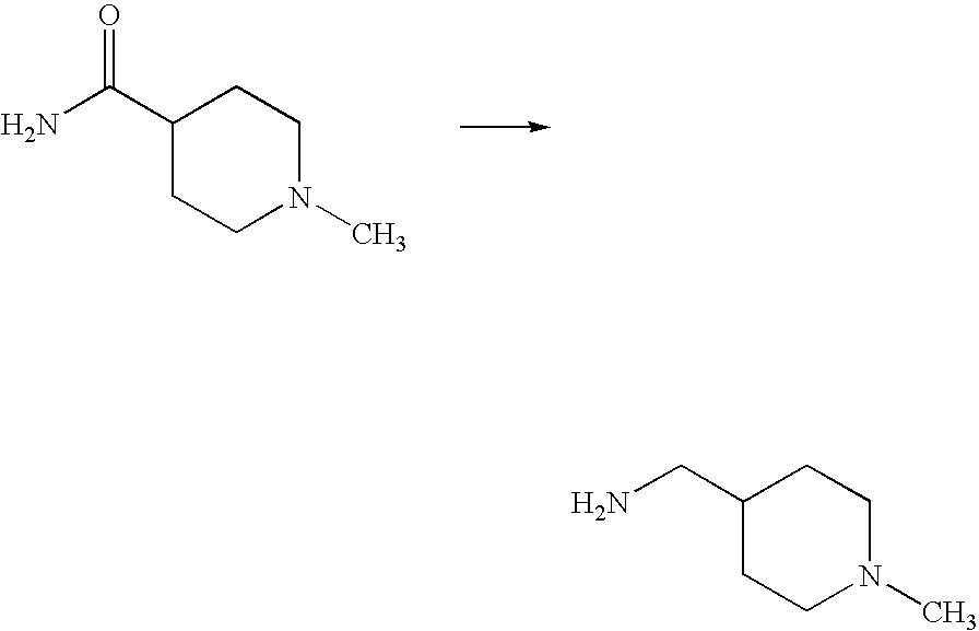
NC(C1CCN(C)CC1)=O.NCC1CCN(C)CC1
